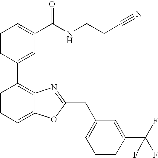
C1=CC(C2=C3C(=CC=C2)OC(CC2=CC=CC(C(F)(F)F)=C2)=N3)=CC(C(NCCC#N)=O)=C1
